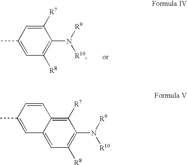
CC1=CC([R8])=C(N([R9])[R10])C([R7])=C1.C12=CC([R8])=C(N([R9])[R10])C([R7])=C1C=CC(C)=C2
